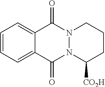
C1=CC=C2C(=C1)C(=O)N1N(C2=O)C([CO2H])CCC1
